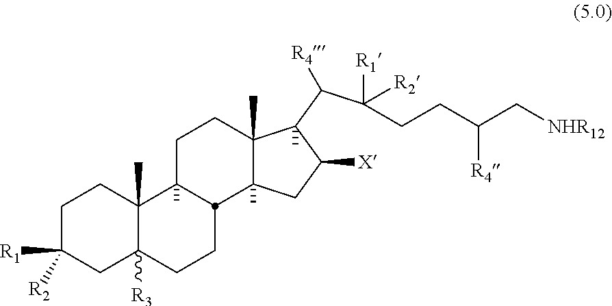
C1C([R1])([R2])CC2([R3])C(C)(C1)C1(C)CCC3(C)C(C)(CC([X])C3(C)C([R4])C(CCC(C[NHR12])[R4])([R1])[R2])C1CC2
